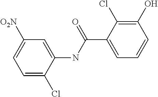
C1=C(Cl)C(NC(C2=CC=CC(O)=C2Cl)=O)=CC([O2N])=C1
